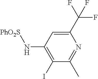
C1(C(F)(F)F)=CC(N[PhO2S])=C(I)C(C)=N1
